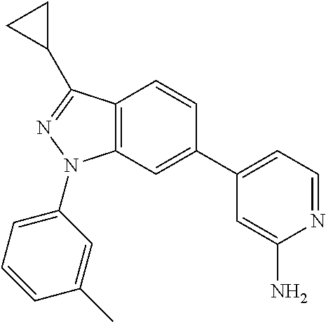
C1(C2=CC3=C(C=C2)C(C2CC2)=NN3C2=CC=CC(C)=C2)=CC=NC(N)=C1
